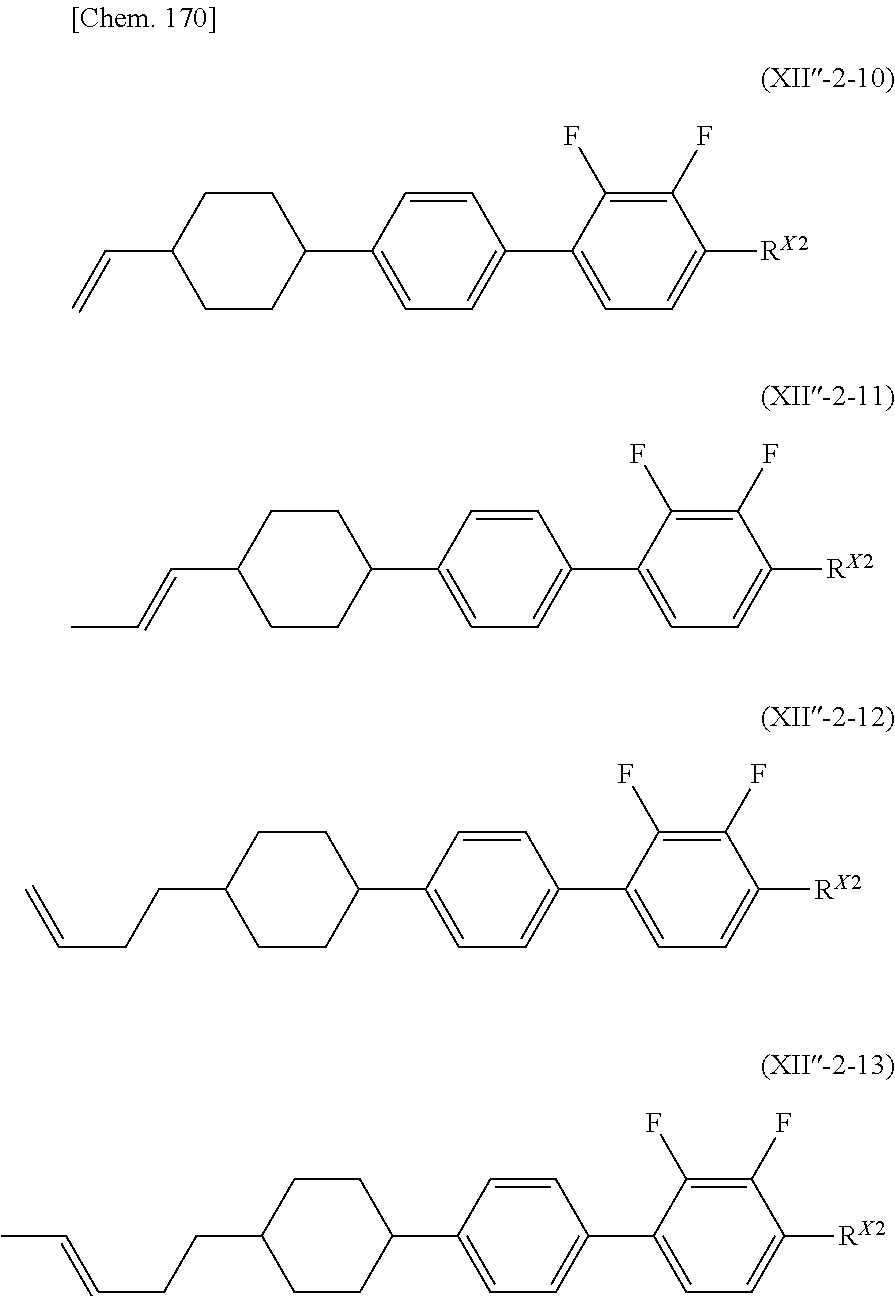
C1=CC(C2CCC(C=C)CC2)=CC=C1C1=CC=C([RX2])C(F)=C1F.C1=CC(C2CCC(C=CC)CC2)=CC=C1C1=CC=C([RX2])C(F)=C1F.C1=CC(C2CCC(CCC=C)CC2)=CC=C1C1=CC=C([RX2])C(F)=C1F.C1=CC(C2CCC(CCC=CC)CC2)=CC=C1C1=CC=C([RX2])C(F)=C1F
